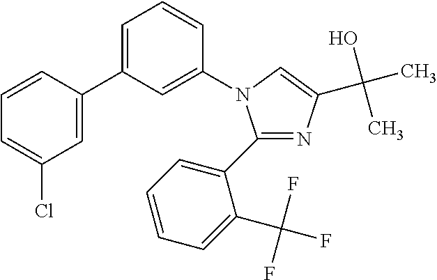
C1(C2=CC=CC=C2C(F)(F)F)=NC(C(O)(C)C)=CN1C1=CC(C2=CC(Cl)=CC=C2)=CC=C1
